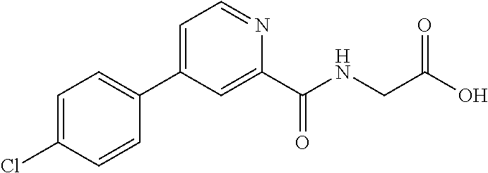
C1=C(C2=CC=C(Cl)C=C2)C=C(C(NCC(O)=O)=O)N=C1
